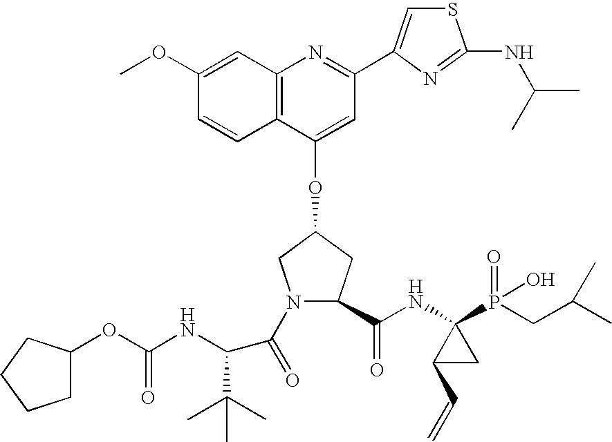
C12=C(C(OC3CN(C(=O)C(C(C)(C)C)NC(OC4CCCC4)=O)C(C(NC4(P(CC(C)C)(=O)O)C(C=C)C4)=O)C3)=CC(C3=CSC(NC(C)C)=N3)=N1)C=CC(OC)=C2
